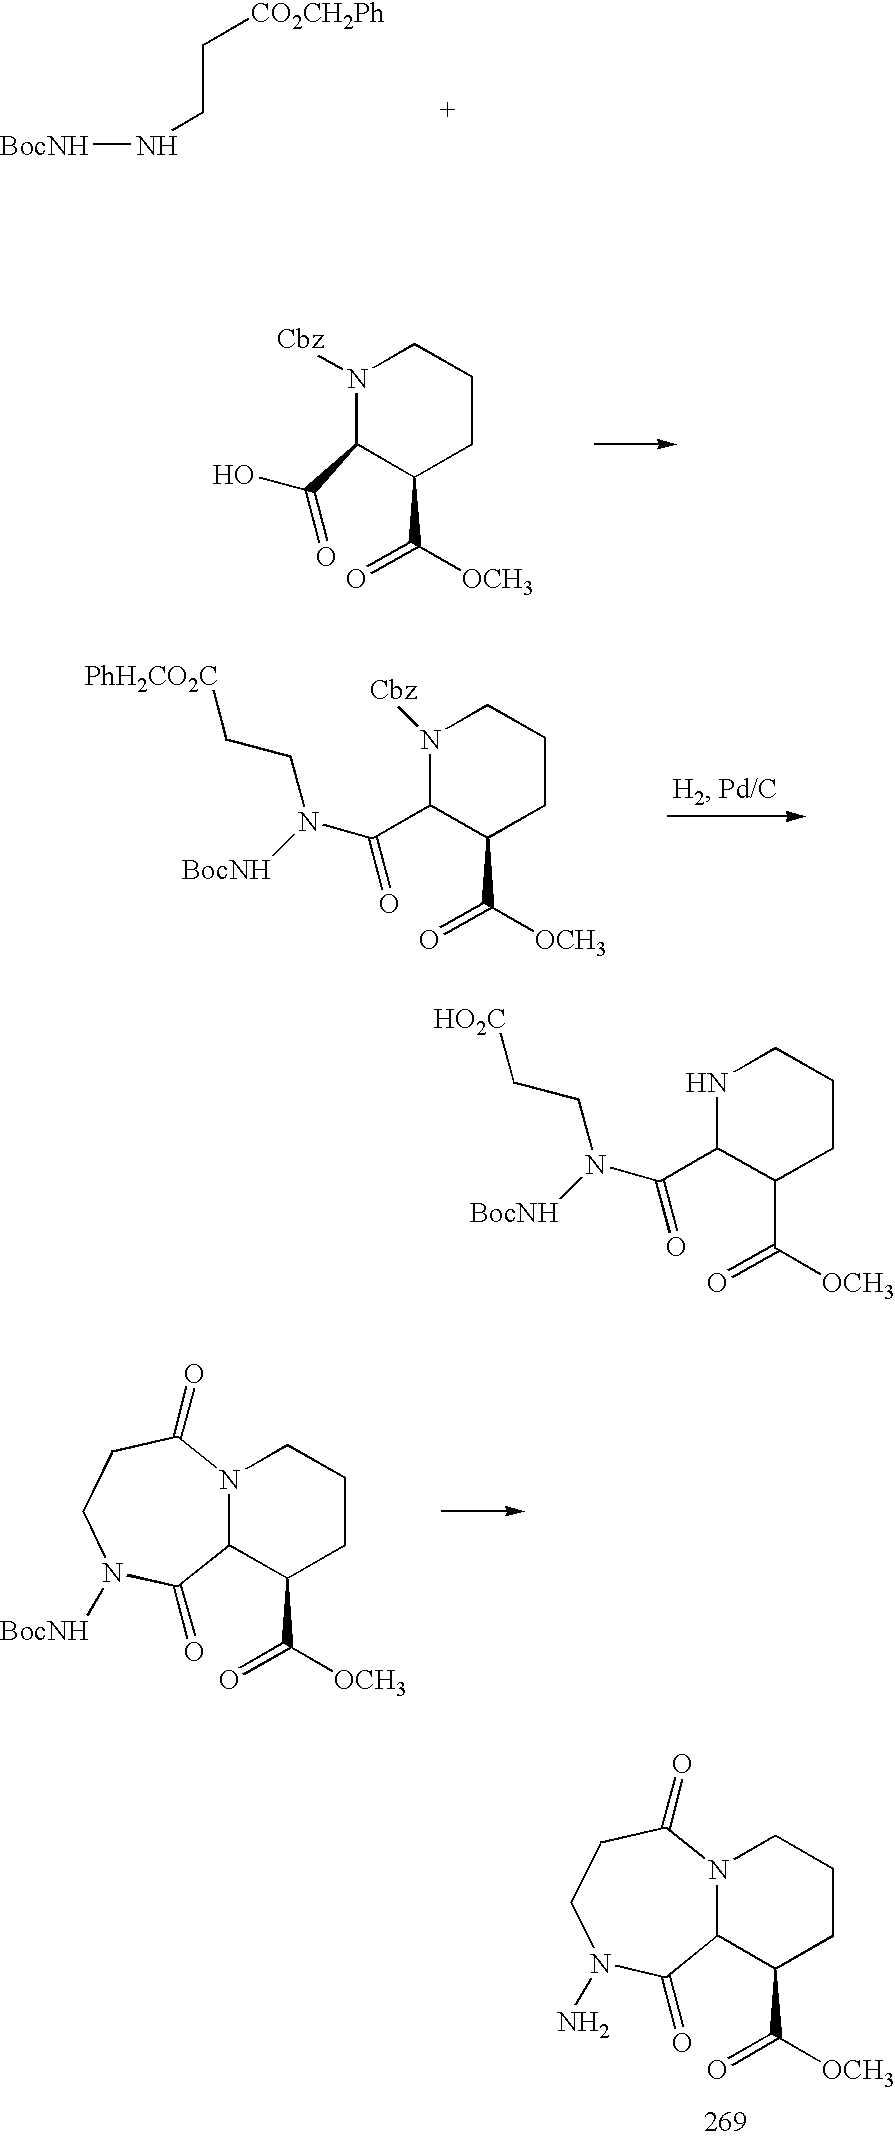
[BocNH]NCC[CO2CH2Ph].N1([Cbz])C(C(O)=O)C(C(=O)[OCH3])CCC1.N1([Cbz])C(C(N(CC[PhH2CO2C])[BocNH])=O)C(C(=O)[OCH3])CCC1.C12N(C(=O)CCN([BocNH])C1=O)CCCC2C(=O)[OCH3].C12N(C(=O)CCN(N)C1=O)CCCC2C(=O)[OCH3].N1C(C(N(CC[HO2C])[BocNH])=O)C(C(=O)[OCH3])CCC1
